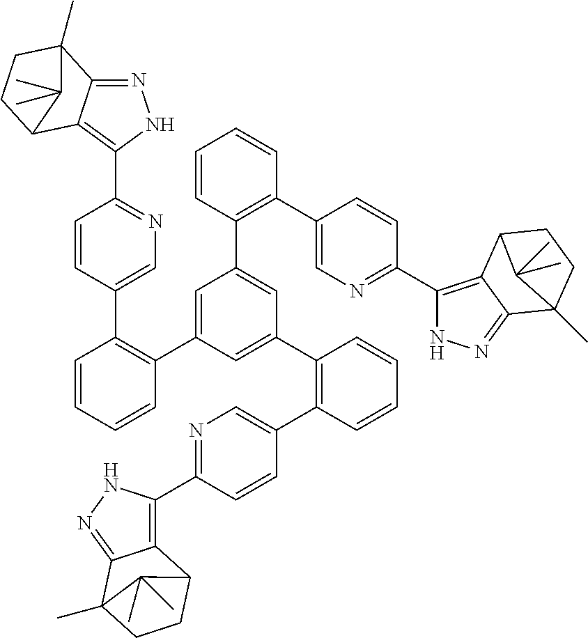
C1(C2=C(C3=CC(C4=C(C5=CN=C(C6=C7C(=NN6)C6(C)CCC7C6(C)C)C=C5)C=CC=C4)=CC(C4=C(C5=CN=C(C6=C7C(=NN6)C6(C)CCC7C6(C)C)C=C5)C=CC=C4)=C3)C=CC=C2)=CN=C(C2=C3C(=NN2)C2(C)CCC3C2(C)C)C=C1
